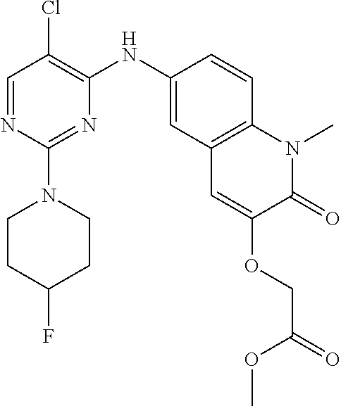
C1=NC(N2CCC(F)CC2)=NC(NC2=CC3=C(C=C2)N(C)C(=O)C(OCC(OC)=O)=C3)=C1Cl
